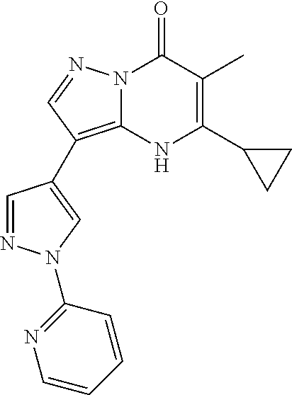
C1=NN(C2=NC=CC=C2)C=C1C1=C2N(N=C1)C(=O)C(C)=C(C1CC1)N2
